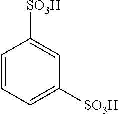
C1=CC=C([SO3H])C=C1[SO3H]
